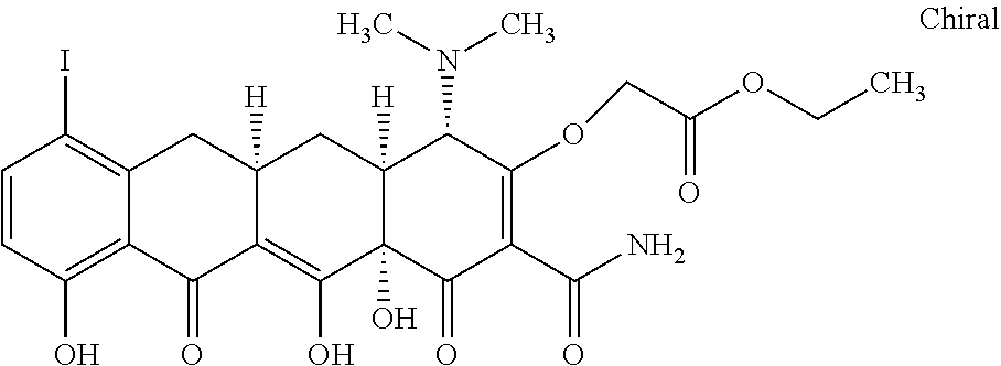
C1=CC(O)=C2C(=C1I)CC1([H])C(=C(O)C3(O)C([H])(C1)C(N(C)C)C(OCC(OCC)=O)=C(C(N)=O)C3=O)C2=O
